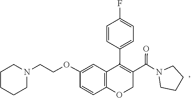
C1CN(C(C2=C(C3=CC=C(F)C=C3)C3=C(C=CC(OCCN4CCCCC4)=C3)OC2)=O)CC1
